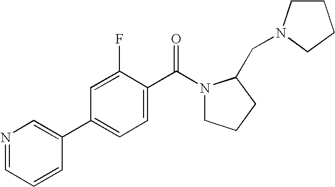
C1=NC=C(C2=CC=C(C(=O)N3CCCC3CN3CCCC3)C(F)=C2)C=C1
